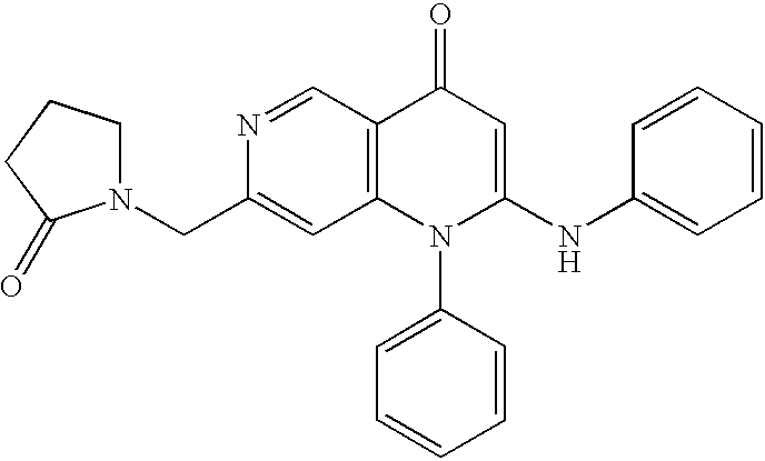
N1=CC2=C(C=C1CN1CCCC1=O)N(C1=CC=CC=C1)C(NC1=CC=CC=C1)=CC2=O
